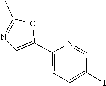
C1=C(I)C=NC(C2=CN=C(C)O2)=C1
